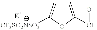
[CF3SO2NSO2]C1=CC=C(C=O)O1
